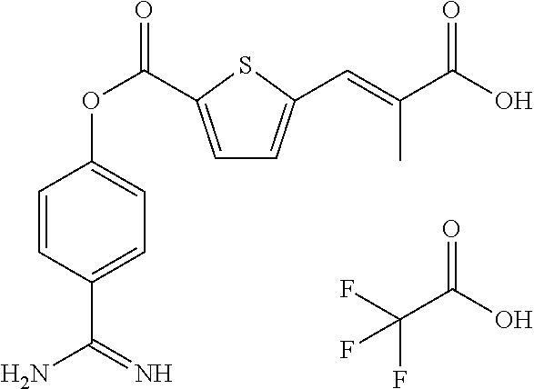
C1=C(C(OC2=CC=C(C(N)=N)C=C2)=O)SC(C=C(C(O)=O)C)=C1.FC(C(O)=O)(F)F
